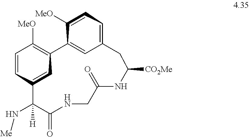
C1=CC2=CC(=C1[MeO])C1=CC(=CC=C1[MeO])CC([CO2Me])NC(=O)CNC(=O)C2(N[Me])[H]
